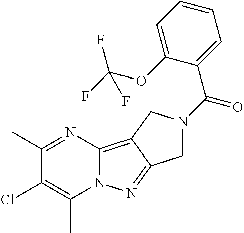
C1(C)=NC2=C3C(=NN2C(C)=C1Cl)CN(C(C1=CC=CC=C1OC(F)(F)F)=O)C3
